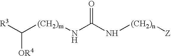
[(CH2)m](C([R3])[OR4])NC(N[(CH2)n][Z])=O
